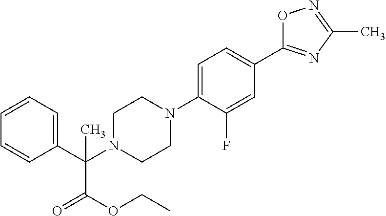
C1N(C(C2=CC=CC=C2)(C(OCC)=O)C)CCN(C2=CC=C(C3=NC(C)=NO3)C=C2F)C1
